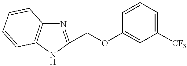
N1C(COC2=CC([CF3])=CC=C2)=NC2=C1C=CC=C2
